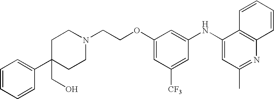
C1(C2(CO)CCN(CCOC3=CC([CF3])=CC(NC4=CC(C)=NC5=C4C=CC=C5)=C3)CC2)=CC=CC=C1
